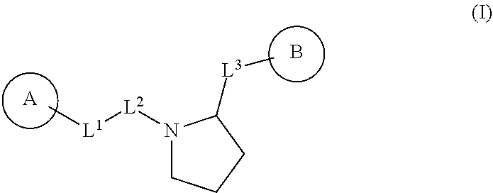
B.[A].C[L1][L2]N1CCCC1[L3]C
